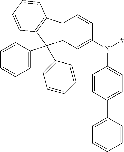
C12=C(C=C(N([#])C3=CC=C(C4=CC=CC=C4)C=C3)C=C1)C(C1=CC=CC=C1)(C1=CC=CC=C1)C1=C2C=CC=C1
